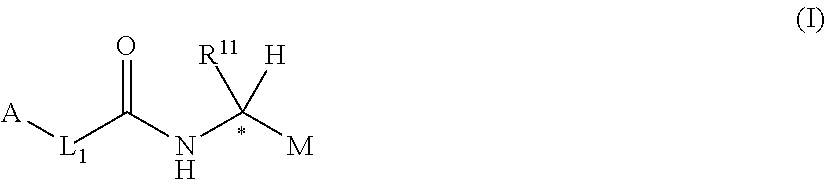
[A][L1]C(NC([M])([R11])[H])=O
